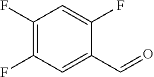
C1(F)=C(F)C=C(C=O)C(F)=C1
